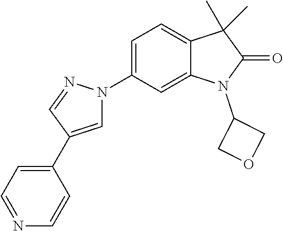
C1=C(C2=CC=NC=C2)C=NN1C1=CC=C2C(=C1)N(C1COC1)C(=O)C2(C)C
